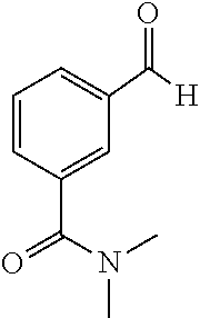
C1=CC(C(N(C)C)=O)=CC(C(=O)[H])=C1
